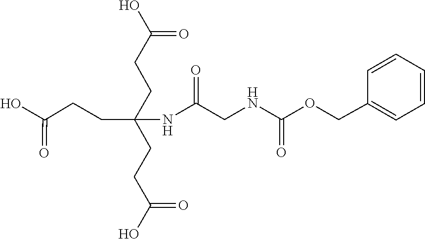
C1(COC(NCC(NC(CCC(O)=O)(CCC(O)=O)CCC(O)=O)=O)=O)=CC=CC=C1
